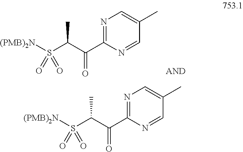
N1=C(C(C(S([(PMB)2N])(=O)=O)C)=O)N=CC(C)=C1.N1=C(C(C(S([(PMB)2N])(=O)=O)C)=O)N=CC(C)=C1
